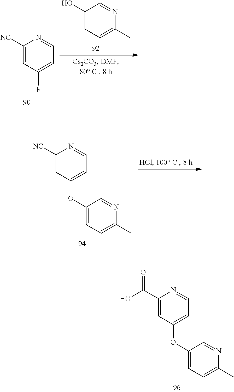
C1(C(=O)O)=CC(OC2=CC=C(C)N=C2)=CC=N1.C1([NC])=CC(F)=CC=N1.C1(O)=CC=C(C)N=C1.C1([NC])=CC(OC2=CC=C(C)N=C2)=CC=N1
